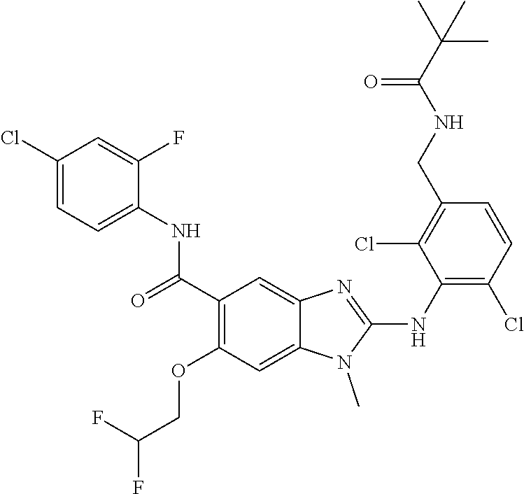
C1(C(=O)NC2=CC=C(Cl)C=C2F)=C(OCC(F)F)C=C2C(=C1)N=C(NC1=C(Cl)C=CC(CNC(C(C)(C)C)=O)=C1Cl)N2C
